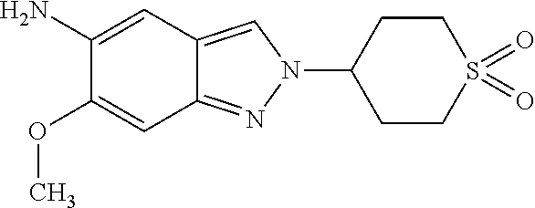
C1(N)=CC2=CN(C3CCS(=O)(=O)CC3)N=C2C=C1OC
